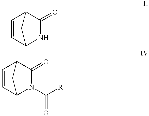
C1=CC2NC(=O)C1C2.C1=CC2N(C([R])=O)C(=O)C1C2
